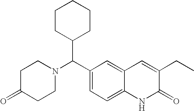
C1C(=O)CCN(C(C2=CC=C3C(=C2)C=C(CC)C(=O)N3)C2CCCCC2)C1
